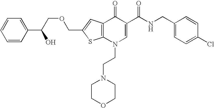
C12=C(N(CCN3CCOCC3)C=C(C(NCC3=CC=C(Cl)C=C3)=O)C1=O)SC(COCC(C1=CC=CC=C1)O)=C2
